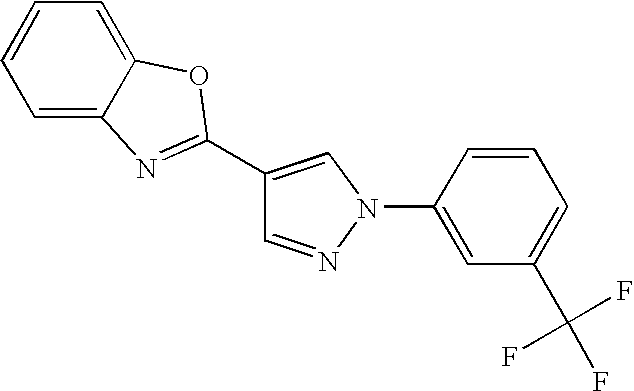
C1(C2=NC3=CC=CC=C3O2)=CN(C2=CC(C(F)(F)F)=CC=C2)N=C1
